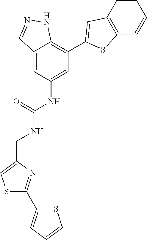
C12=CC(NC(=O)NCC3=CSC(C4=CC=CS4)=N3)=CC(C3=CC4=C(S3)C=CC=C4)=C1NN=C2
